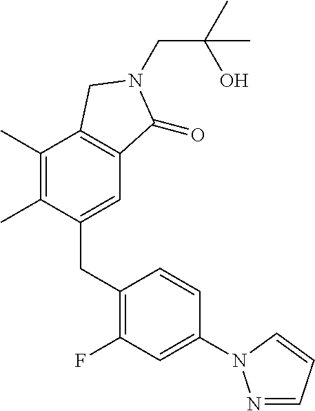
C(N1C(=O)C2=C(C(C)=C(C)C(CC3=C(F)C=C(N4N=CC=C4)C=C3)=C2)C1)C(C)(O)C
